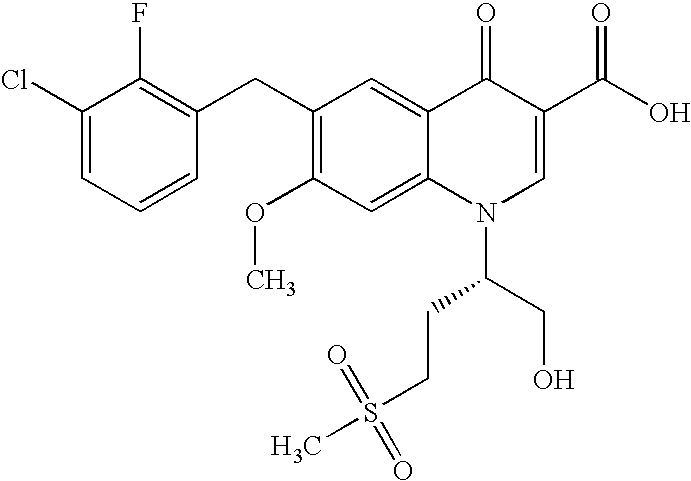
C1(Cl)=CC=CC(CC2=C(OC)C=C3C(=C2)C(=O)C(C(O)=O)=CN3C(CO)CCS(C)(=O)=O)=C1F
